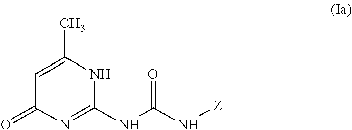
C1=C(C)NC(NC(N[Z])=O)=NC1=O
